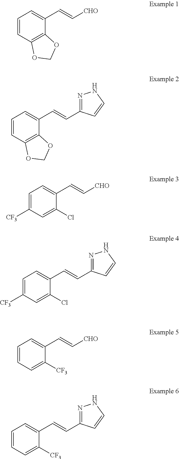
C1=CC2=C(C(C=C[CHO])=C1)OCO2.C1=C([CF3])C=C(Cl)C(C=C[CHO])=C1.C1=CC=C([CF3])C(C=C[CHO])=C1.C1=CC2=C(C(C=CC3=NNC=C3)=C1)OCO2.C1=C([CF3])C=C(Cl)C(C=CC2=NNC=C2)=C1.C1=CC=C([CF3])C(C=CC2=NNC=C2)=C1
